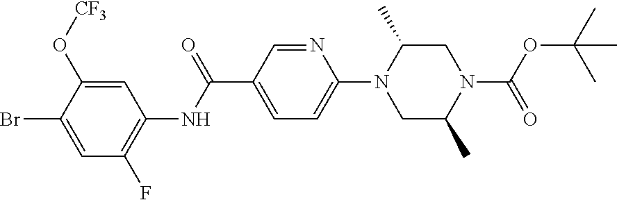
BrC1=CC(F)=C(NC(C2=CC=C(N3CC(C)N(C(=O)OC(C)(C)C)CC3C)N=C2)=O)C=C1O[CF3]
